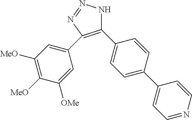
C1(C2=CC=C(C3=CC=NC=C3)C=C2)=C(C2=CC([MeO])=C([MeO])C([OMe])=C2)N=NN1
